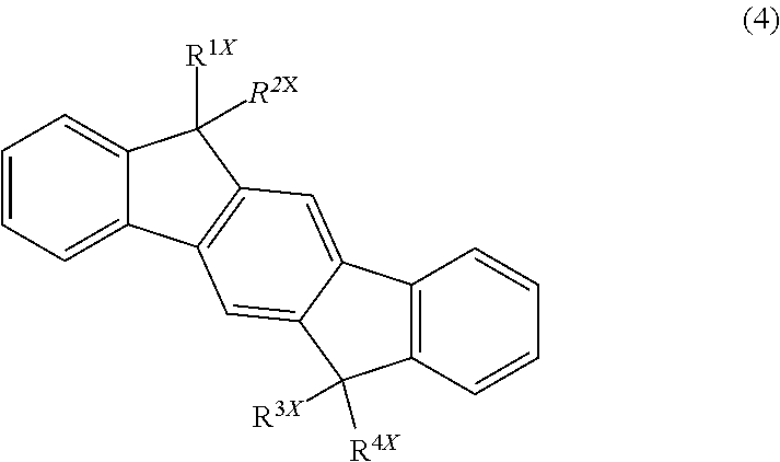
C1=CC=C2C(=C1)C([R1X])([R2X])C1=C2C=C2C(=C1)C1=C(C2([R4X])[R3X])C=CC=C1
